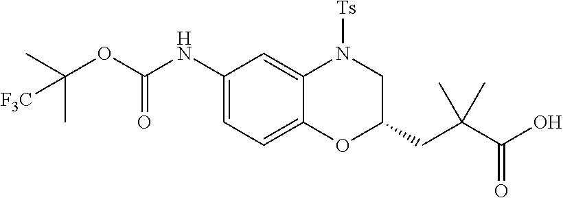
C1=C(NC(OC(C)(C)[F3C])=O)C=C2C(=C1)OC(CC(C(=O)O)(C)C)CN2[Ts]
